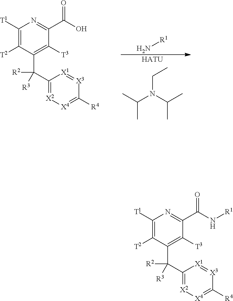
N[R1].[HATU].CC(C)N(CC)C(C)C.C1([T1])=C([T2])C(C(C2=[X2][X4]=C([R4])[X3]=[X1]2)([R2])[R3])=C([T3])C(C(O)=O)=N1.C1([T1])=C([T2])C(C(C2=[X2][X4]=C([R4])[X3]=[X1]2)([R2])[R3])=C([T3])C(C(N[R1])=O)=N1
